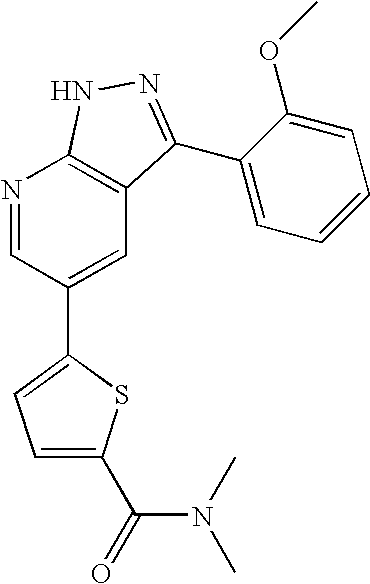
N1=CC(C2=CC=C(C(=O)N(C)C)S2)=CC2=C1NN=C2C1=CC=CC=C1OC
